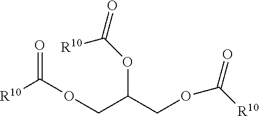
O=C([R10])OCC(COC(=O)[R10])OC([R10])=O
